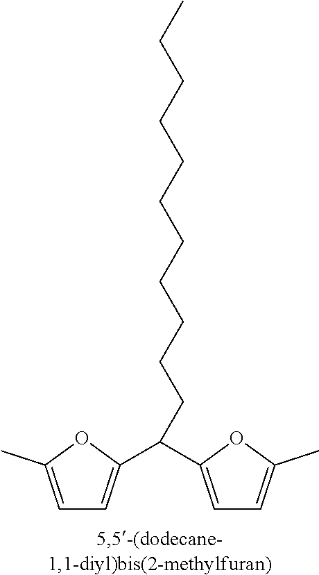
C1=C(C)OC(C(C2=CC=C(C)O2)CCCCCCCCCCC)=C1
